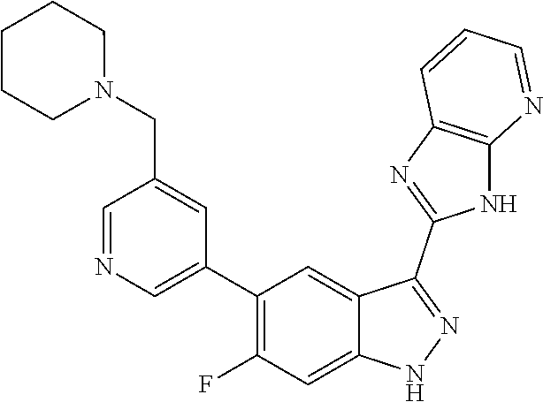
C1=NC=C(C2=C(F)C=C3C(=C2)C(C2=NC4=C(N2)N=CC=C4)=NN3)C=C1CN1CCCCC1
